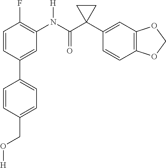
C1=CC(F)=C(N(C(C2(C3=CC4=C(C=C3)OCO4)CC2)=O)[H])C=C1C1=CC=C(CO[H])C=C1
